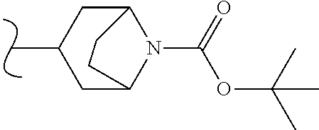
CC1CC2N(C(=O)OC(C)(C)C)C(C1)CC2
